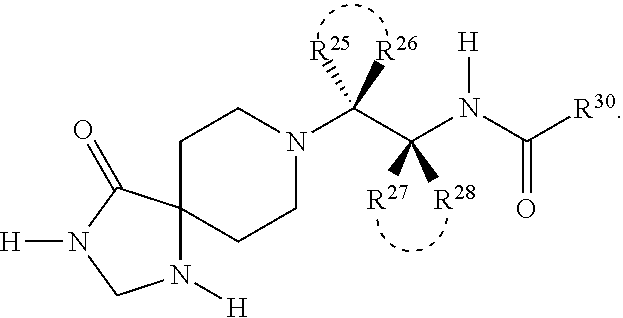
C1CN(C(C(N(C([R30])=O)[H])([R27])[R28])([R25])[R26])CCC12N([H])CN([H])C2=O
